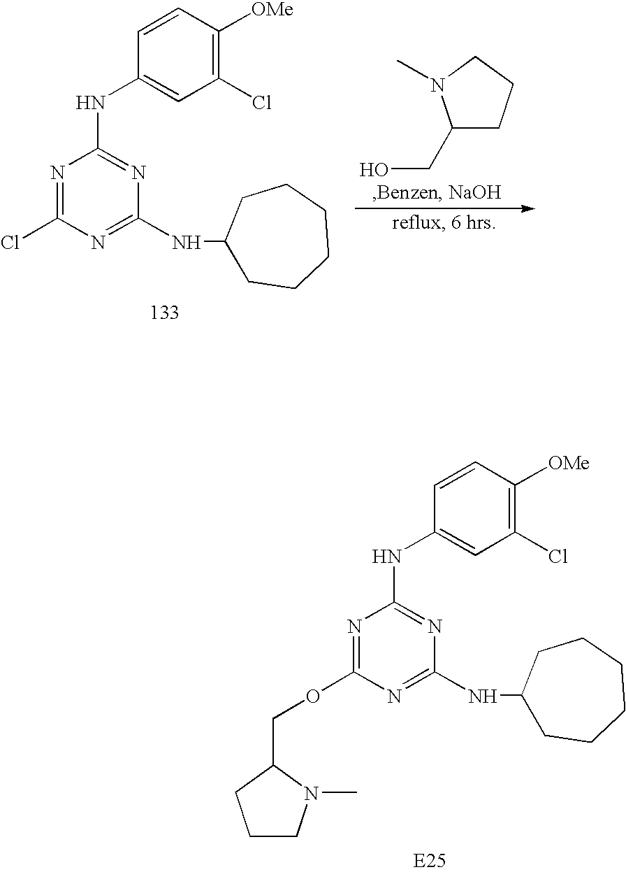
C1=CC(NC2=NC(NC3CCCCCC3)=NC(OCC3N(C)CCC3)=N2)=CC(Cl)=C1[OMe].C1=CC(NC2=NC(NC3CCCCCC3)=NC(Cl)=N2)=CC(Cl)=C1[OMe].C1(CO)CCCN1C
